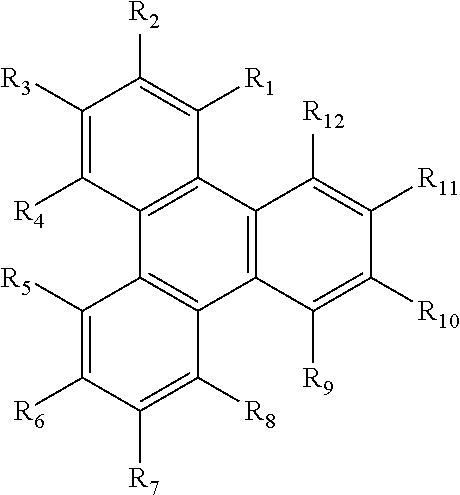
C12=C(C3=C(C4=C1C([R12])=C([R11])C([R10])=C4[R9])C([R8])=C([R7])C([R6])=C3[R5])C([R4])=C([R3])C([R2])=C2[R1]
